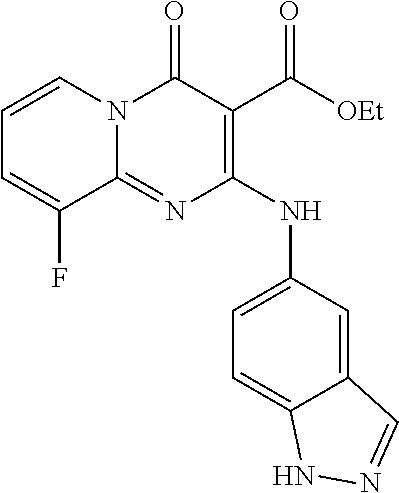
C1=CN2C(=NC(NC3=CC=C4C(=C3)C=NN4)=C(C([OEt])=O)C2=O)C(F)=C1
